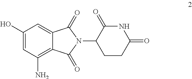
C1(O)=CC(N)=C2C(=C1)C(=O)N(C1CCC(=O)NC1=O)C2=O
